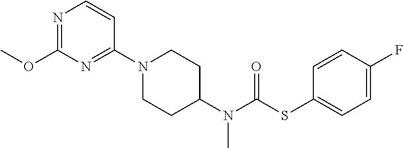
N1=C(OC)N=C(N2CCC(N(C(=O)SC3=CC=C(F)C=C3)C)CC2)C=C1
